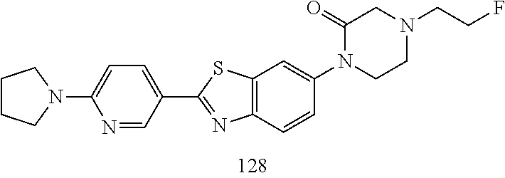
N1=CC(C2=NC3=C(S2)C=C(N2CCN(CCF)CC2=O)C=C3)=CC=C1N1CCCC1
